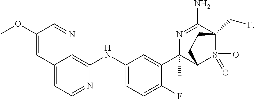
C1(OC)=CC2=CC=NC(NC3=CC=C(F)C(C4(C)C5S(=O)(=O)C(CF)(C(N)=N4)CC5)=C3)=C2N=C1
